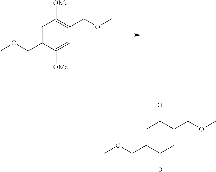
C1=C(COC)C([OMe])=CC(COC)=C1[OMe].C1=C(COC)C(=O)C=C(COC)C1=O
